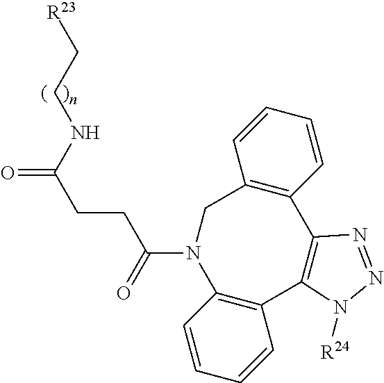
[R23]CCNC(CCC(=O)N1C2=C(C=CC=C2)C2=C(C3=C(C1)C=CC=C3)N=NN2[R24])=O
